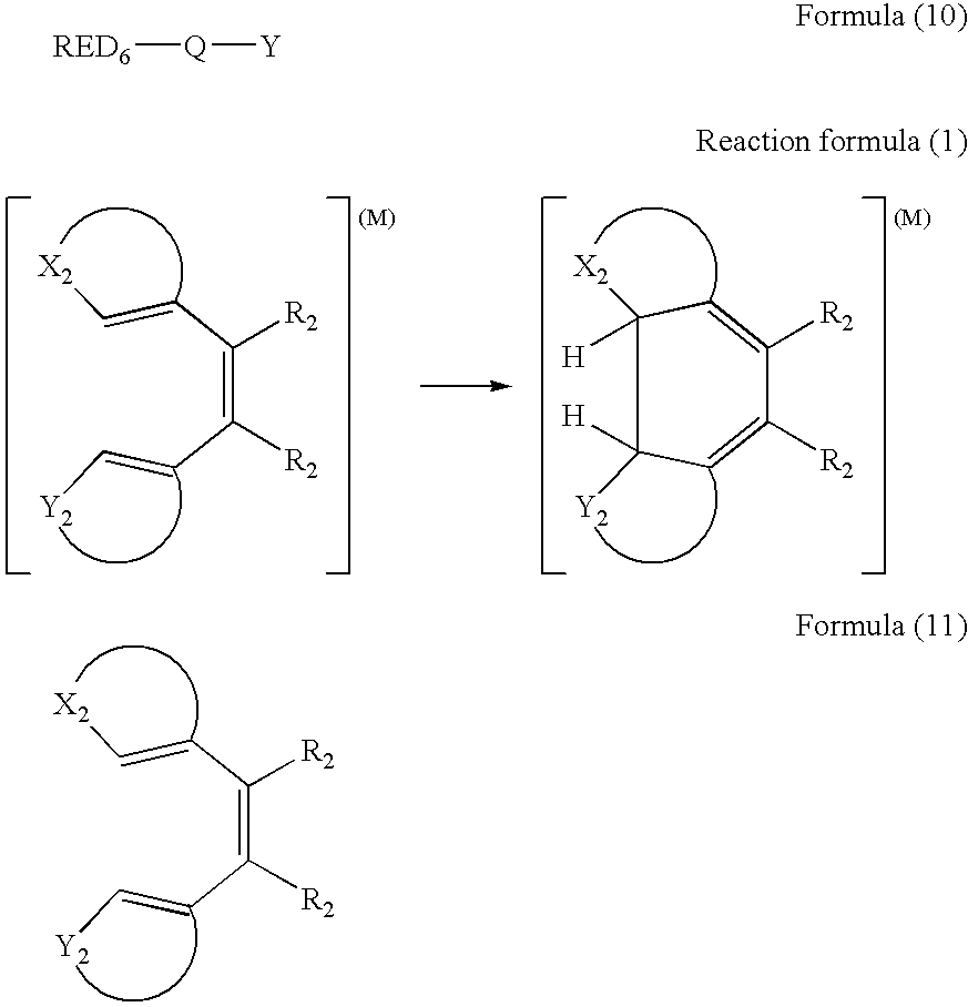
C(=C([R2])C=C[Y2])([R2])C=C[X2].C1([R2])=CC([X2])([H])C([Y2])([H])C=C1[R2].C(=C([R2])C=C[Y2])([R2])C=C[X2].[RED6][Q][Y]
